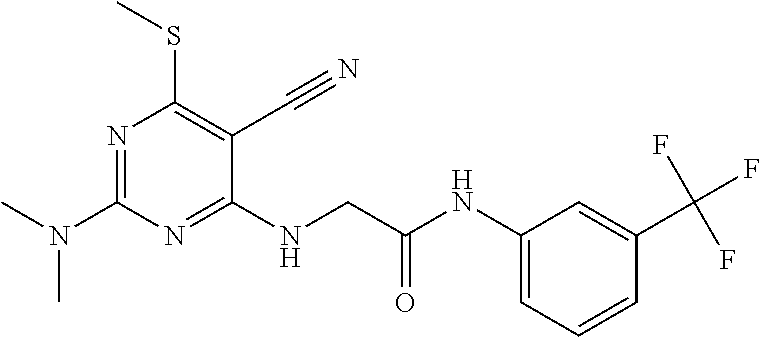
C1(NCC(NC2=CC=CC(C(F)(F)F)=C2)=O)=NC(N(C)C)=NC(SC)=C1C#N
